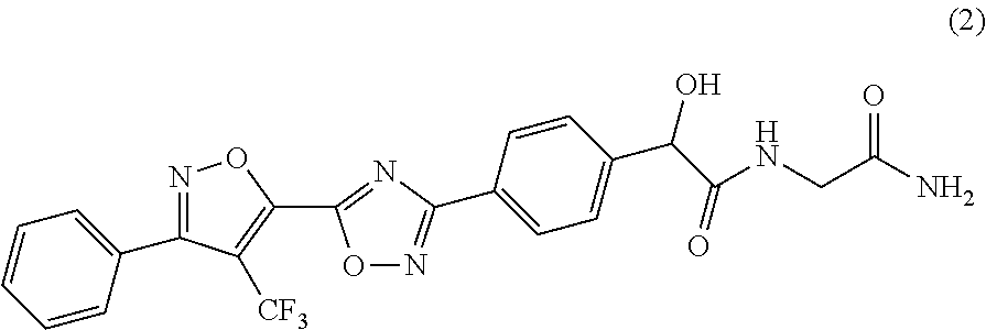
C1=CC=CC(C2=NOC(C3=NC(C4=CC=C(C(O)C(=O)NCC(N)=O)C=C4)=NO3)=C2[CF3])=C1
